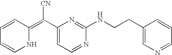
C1=CC(=C(C2=CC=NC(NCCC3=CN=CC=C3)=N2)[CN])NC=C1
